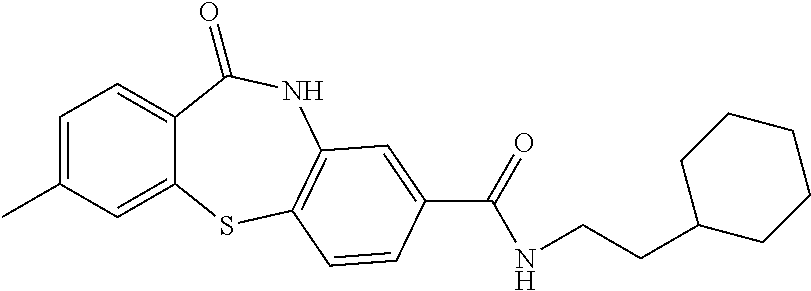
C1=C(C)C=C2C(=C1)C(=O)NC1=C(S2)C=CC(C(=O)NCCC2CCCCC2)=C1
